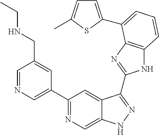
C1=NC=C(C2=NC=C3C(=C2)C(C2=NC4=C(N2)C=CC=C4C2=CC=C(C)S2)=NN3)C=C1CNCC
